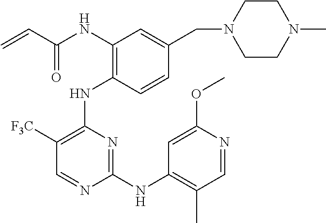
N(C1=C(NC2=C([F3C])C=NC(NC3=C(C)C=NC(OC)=C3)=N2)C=CC(CN2CCN(C)CC2)=C1)C(C=C)=O
